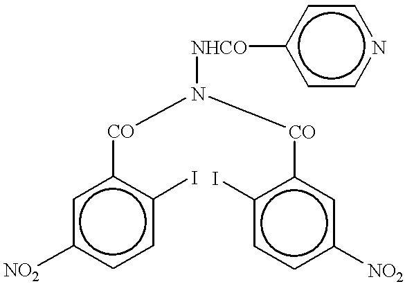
c1c([NO2])ccc(I)c1[CO]N([CO]c1c(I)ccc([NO2])c1)[NHCO]c1ccncc1
